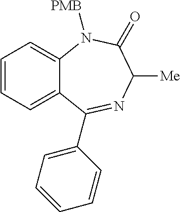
C1=CC=C2C(=C1)N([PMB])C(=O)C([Me])N=C2C1=CC=CC=C1
